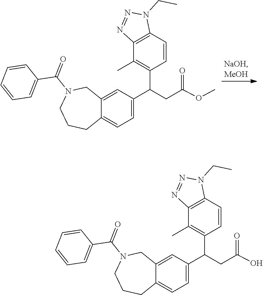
C1=C(C(CC(OC)=O)C2=C(C)C3=C(C=C2)N(CC)N=N3)C=C2C(=C1)CCCN(C(C1=CC=CC=C1)=O)C2.C1=C(C(CC(O)=O)C2=C(C)C3=C(C=C2)N(CC)N=N3)C=C2C(=C1)CCCN(C(C1=CC=CC=C1)=O)C2
